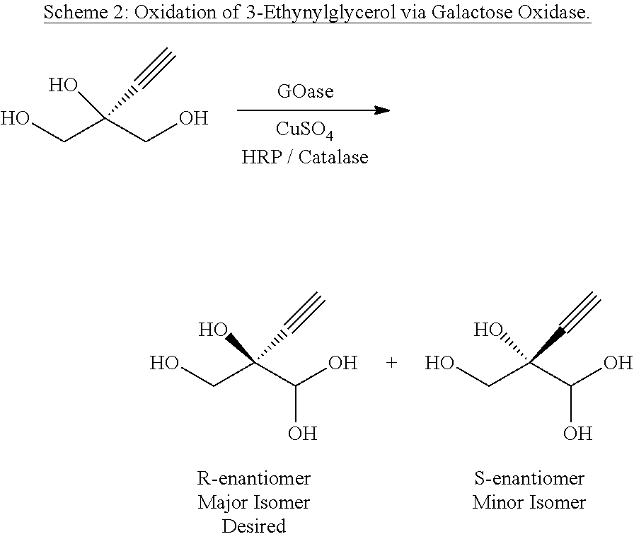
OCC(CO)(O)C#C.OCC(C(O)O)(O)C#C.OCC(C(O)O)(O)C#C
